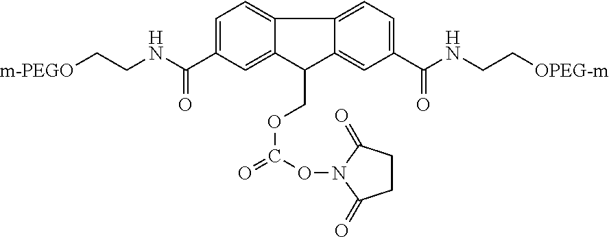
C1=C(C(NCC[m-PEGO])=O)C=C2C(=C1)C1=CC=C(C(NCC[OPEG-m])=O)C=C1C2COC(=O)ON1C(=O)CCC1=O
